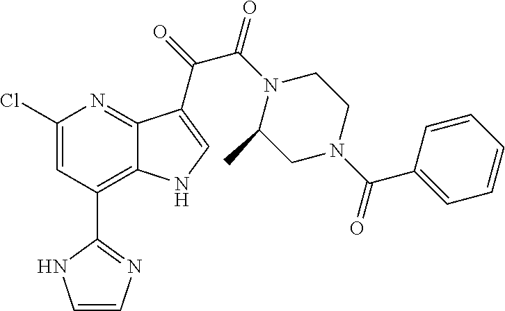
C1(Cl)=CC(C2=NC=CN2)=C2C(=N1)C(C(C(=O)N1C(C)CN(C(C3=CC=CC=C3)=O)CC1)=O)=CN2
